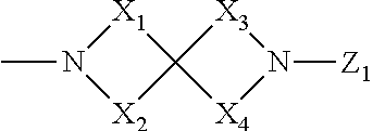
[X1]1N(C)[X2]C12[X4]N([Z1])[X3]2
